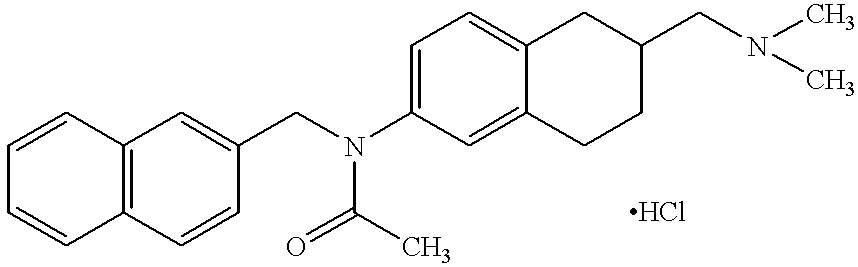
C1=CC2=C(C=C1)C=C(CN(C1=CC=C3C(=C1)CCC(CN(C)C)C3)C(=O)C)C=C2
